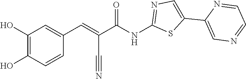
C1=C(C2=CN=CC=N2)SC(NC(C(=CC2=CC(O)=C(O)C=C2)C#N)=O)=N1
